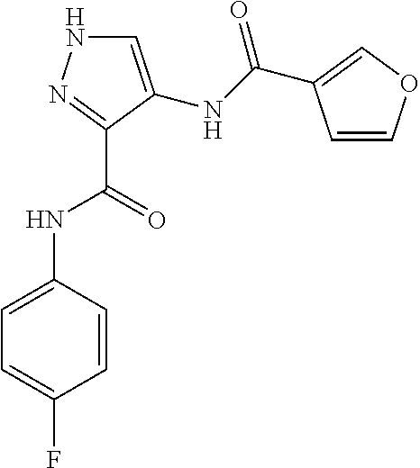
C1=C(NC(=O)C2=COC=C2)C(C(NC2=CC=C(F)C=C2)=O)=NN1
